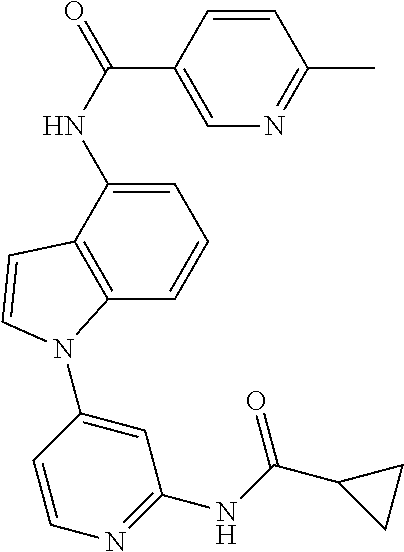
C1=C(NC(=O)C2=CN=C(C)C=C2)C2=C(C=C1)N(C1=CC(NC(C3CC3)=O)=NC=C1)C=C2
